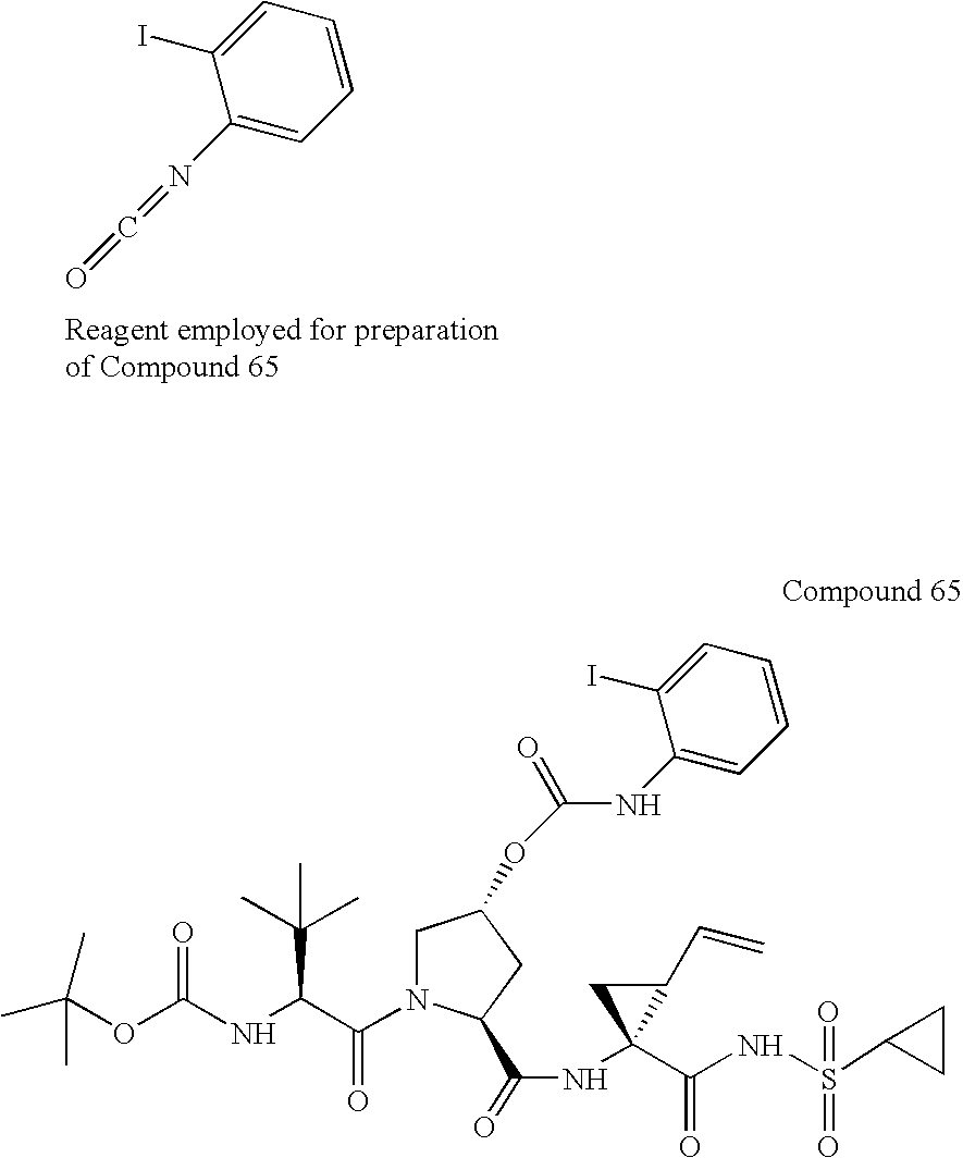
C(=O)=NC1=CC=CC=C1I.CC(OC(NC(C(N1CC(OC(=O)NC2=CC=CC=C2I)CC1C(=O)NC1(C(=O)NS(=O)(C2CC2)=O)C(C=C)C1)=O)C(C)(C)C)=O)(C)C
